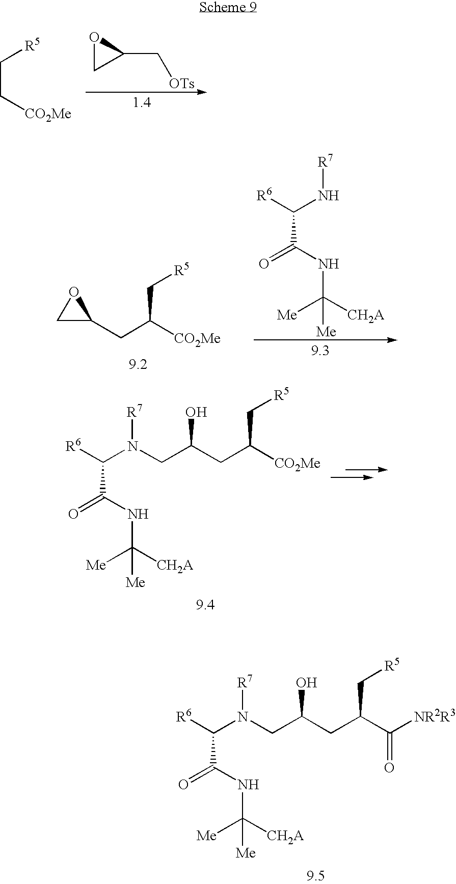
O1CC1C[OTs].C(C[CO2Me])[R5].C(N[R7])([R6])C(NC([CH2A])([Me])[Me])=O.C1(CC([CO2Me])C[R5])OC1.C(N(CC(CC([CO2Me])C[R5])O)[R7])([R6])C(NC([CH2A])([Me])[Me])=O.C(N(CC(CC(C([NR2R3])=O)C[R5])O)[R7])([R6])C(NC([CH2A])([Me])[Me])=O
